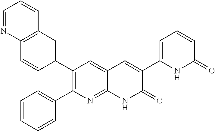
C12=C(C=C(C3=C(C4=CC=CC=C4)N=C4C(=C3)C=C(C3=CC=CC(=O)N3)C(=O)N4)C=C1)C=CC=N2
